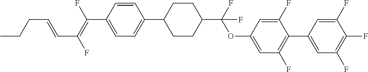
C1=CC(C(=C(F)C=CCCC)F)=CC=C1C1CCC(C(OC2=CC(F)=C(C3=CC(F)=C(F)C(F)=C3)C(F)=C2)(F)F)CC1
